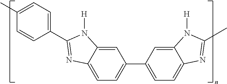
C1(C2=NC3=CC=C(C4=CC=C5C(=C4)N([H])C(C)=N5)C=C3N2[H])=CC=C(C)C=C1
